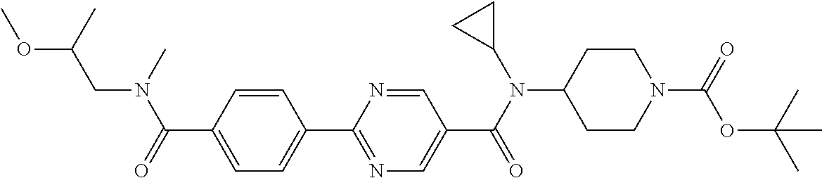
C1(C(=O)N(CC(OC)C)C)=CC=C(C2=NC=C(C(N(C3CC3)C3CCN(C(=O)OC(C)(C)C)CC3)=O)C=N2)C=C1
